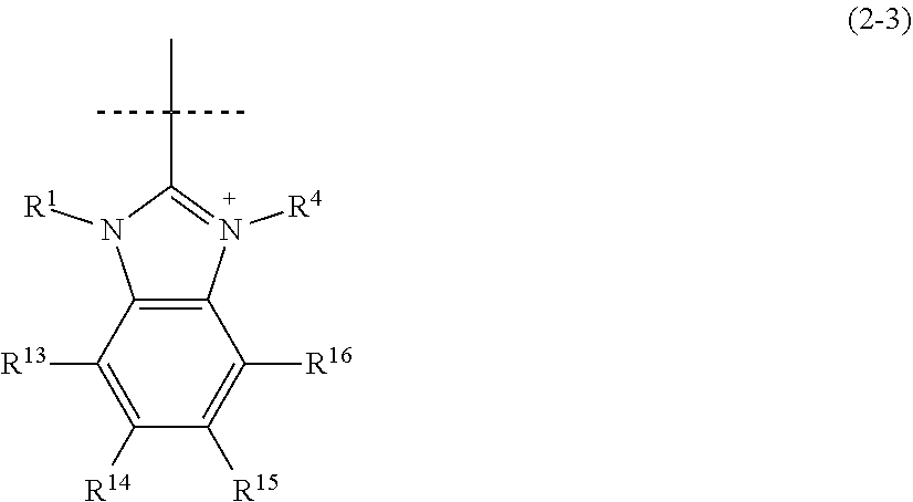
C12=C(N([R4])=C(C(C)(C)C)N1[R1])C([R16])=C([R15])C([R14])=C2[R13]
